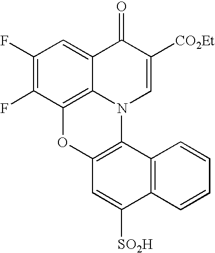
C1(F)=C(F)C2=C3C(=C1)C(=O)C([CO2Et])=CN3C1=C(O2)C=C([SO2H])C2=C1C=CC=C2
